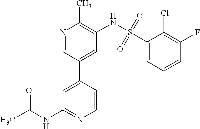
C1=CC(C2=CC(NS(C3=CC=CC(F)=C3Cl)(=O)=O)=C(C)N=C2)=CC(NC(C)=O)=N1
